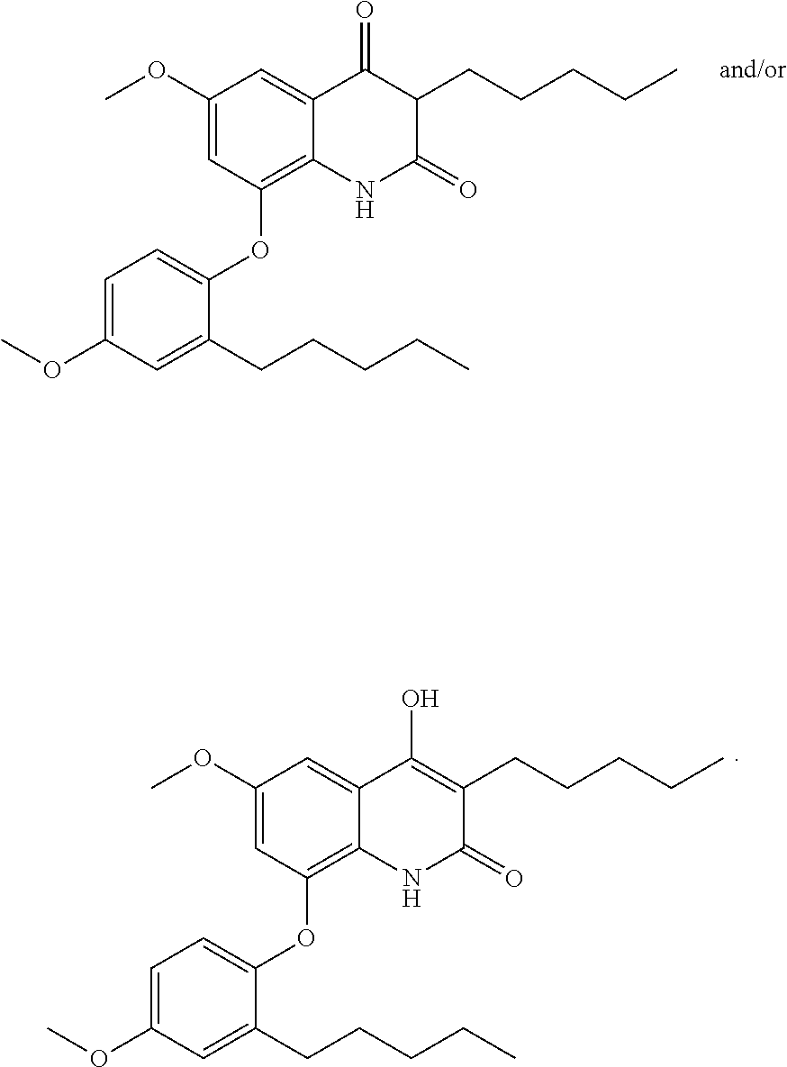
C1(OC)=CC=C(OC2=C3C(=CC(OC)=C2)C(=O)C(CCCCC)C(=O)N3)C(CCCCC)=C1.O(C)C1=CC=C(OC2=C3C(=CC(OC)=C2)C(O)=C(CCCCC)C(=O)N3)C(CCCCC)=C1
